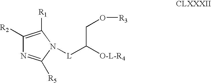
C1([R2])=C([R1])N([L]C([O-L-R4])CO[R3])C([R5])=N1
